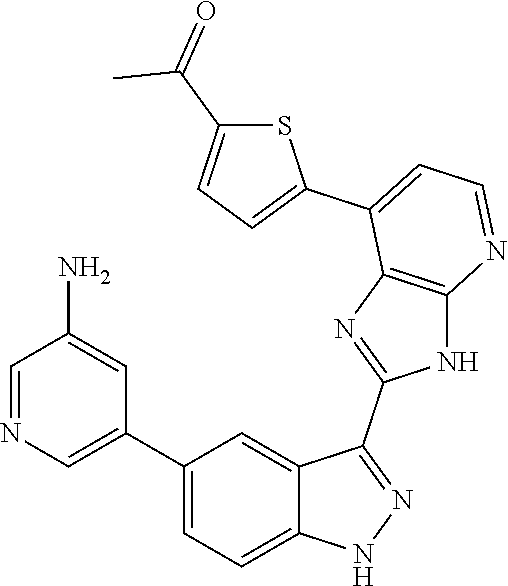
C1=NC=C(C2=CC=C3C(=C2)C(C2=NC4=C(N2)N=CC=C4C2=CC=C(C(=O)C)S2)=NN3)C=C1N
